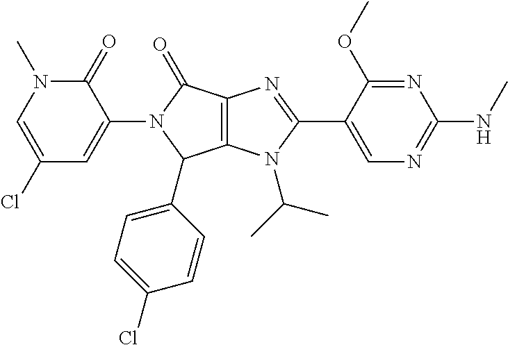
C12=C(N(C(C)C)C(C3=CN=C(NC)N=C3OC)=N1)C(C1=CC=C(Cl)C=C1)N(C1=CC(Cl)=CN(C)C1=O)C2=O
